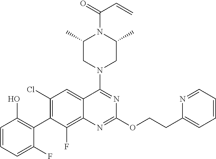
C1=CC=C(F)C(C2=C(Cl)C=C3C(=C2F)N=C(OCCC2=CC=CC=N2)N=C3N2CC(C)N(C(=O)C=C)C(C)C2)=C1O
